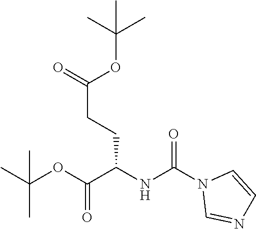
C(CCC(=O)OC(C)(C)C)(NC(N1C=NC=C1)=O)C(OC(C)(C)C)=O
